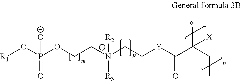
[R1]OP(OCCN(CC[Y]C(C([X])(C)CC)=O)([R2])[R3])([O-])=O
